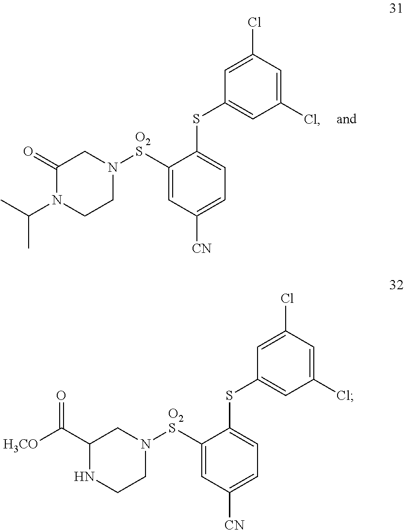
C1(=O)N(C(C)C)CCN([O2S]C2=CC([CN])=CC=C2SC2=CC(Cl)=CC(Cl)=C2)C1.C1(C([H3CO])=O)NCCN([O2S]C2=CC([CN])=CC=C2SC2=CC(Cl)=CC(Cl)=C2)C1
